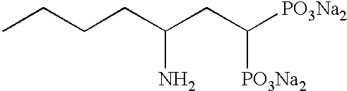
C(C(CC([PO3Na2])[PO3Na2])N)CCC
